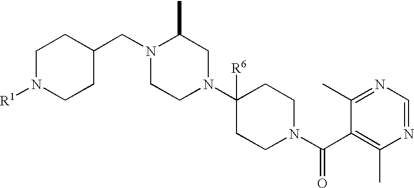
C1N([R1])CCC(CN2CCN(C3([R6])CCN(C(C4=C(C)N=CN=C4C)=O)CC3)CC2C)C1
